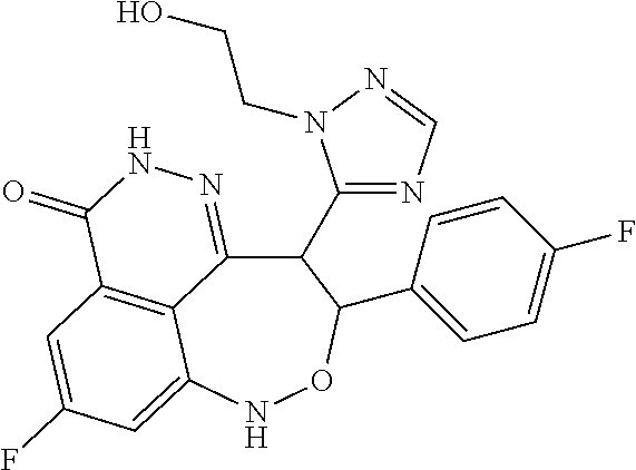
C12=C3C=C(F)C=C1NOC(C1=CC=C(F)C=C1)C(C1=NC=NN1CCO)C2=NNC3=O
